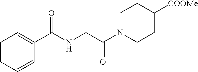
C1=CC=CC(C(NCC(N2CCC([COOMe])CC2)=O)=O)=C1
